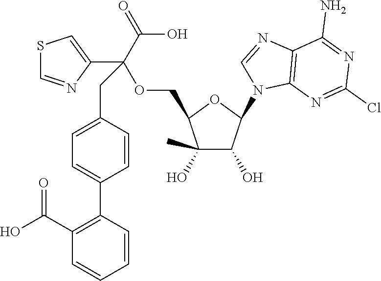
C1(O)(C)C(O)C(N2C3=C(N=C2)C(N)=NC(Cl)=N3)OC1COC(C1=CSC=N1)(C(=O)O)CC1=CC=C(C2=C(C(=O)O)C=CC=C2)C=C1
